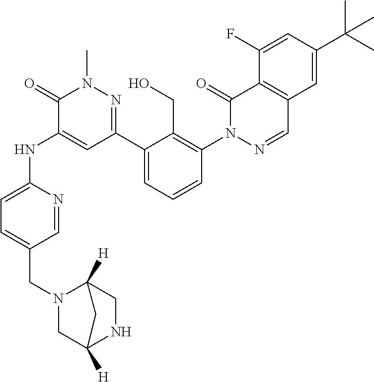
C1=NC(NC2=CC(C3=CC=CC(N4N=CC5=C(C4=O)C(F)=CC(C(C)(C)C)=C5)=C3CO)=NN(C)C2=O)=CC=C1CN1CC2([H])NCC1([H])C2
